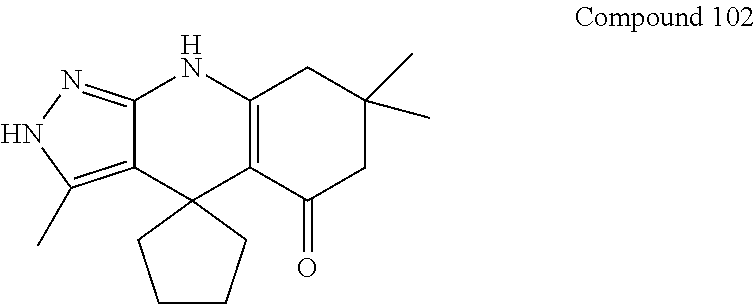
C12=NNC(C)=C1C1(C3=C(N2)CC(C)(C)CC3=O)CCCC1
